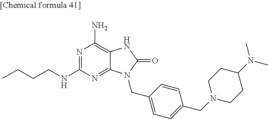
N1=C(NCCCC)N=C2C(=C1N)NC(=O)N2CC1=CC=C(CN2CCC(N(C)C)CC2)C=C1
